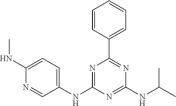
C1=CC(C2=NC(NC(C)C)=NC(NC3=CC=C(NC)N=C3)=N2)=CC=C1
